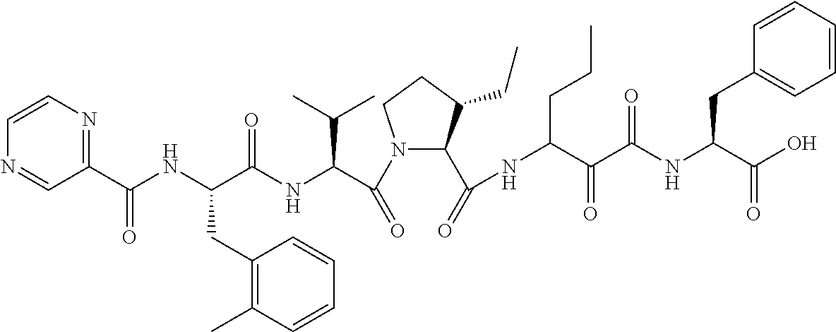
C1(C(NC(C(NC(C(N2C(C(=O)NC(C(C(NC(C(O)=O)CC3=CC=CC=C3)=O)=O)CCC)C(CC)CC2)=O)C(C)C)=O)CC2=C(C)C=CC=C2)=O)=NC=CN=C1
